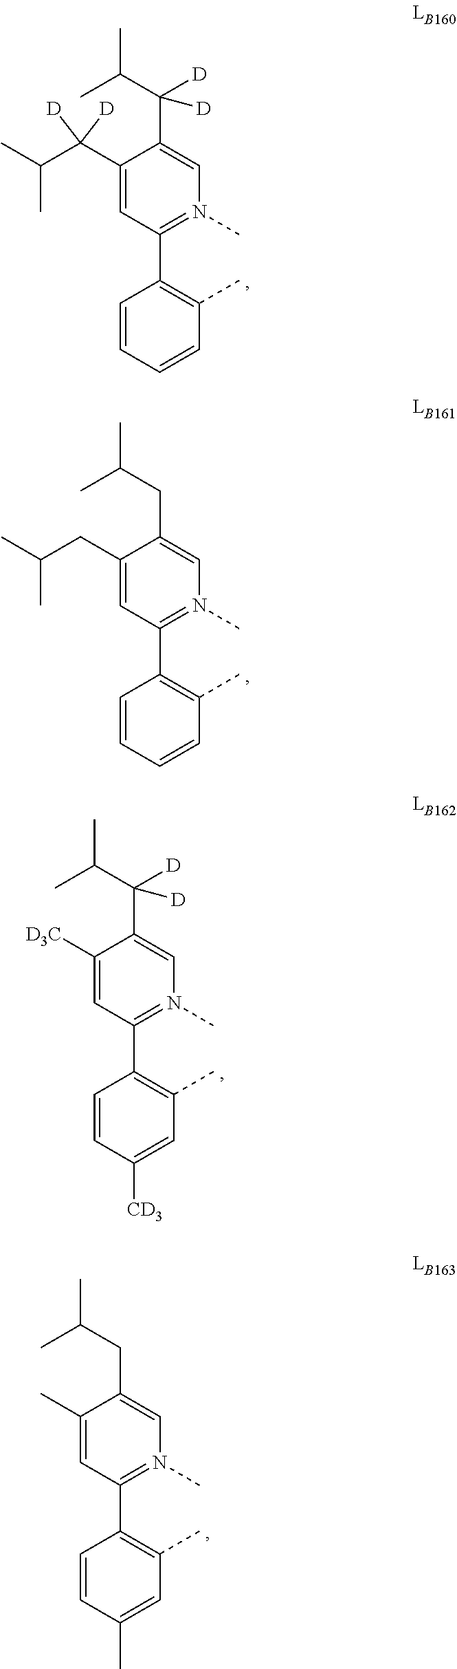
C1=CC=CC(C)=C1C1=N(C)C=C(C(C(C)C)([D])[D])C(C(C(C)C)([D])[D])=C1.C1=CC=CC(C)=C1C1=N(C)C=C(CC(C)C)C(CC(C)C)=C1.C1=CC([CD3])=CC(C)=C1C1=N(C)C=C(C(C(C)C)([D])[D])C([D3C])=C1.C1=CC(C)=CC(C)=C1C1=N(C)C=C(CC(C)C)C(C)=C1
